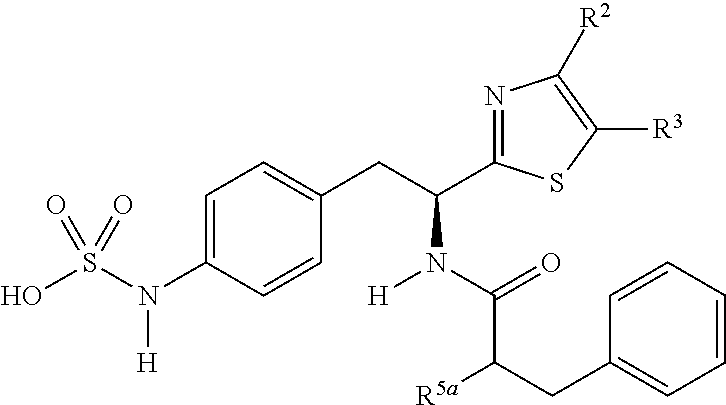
OS(N(C1=CC=C(CC(N(C(C(CC2=CC=CC=C2)[R5a])=O)[H])C2=NC([R2])=C([R3])S2)C=C1)[H])(=O)=O
